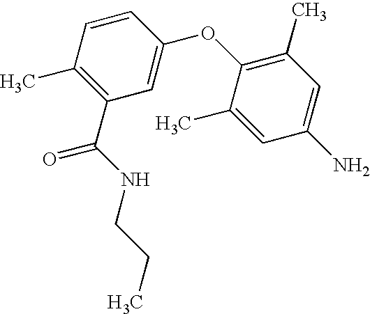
C1(C)=C(C(NCCC)=O)C=C(OC2=C(C)C=C(N)C=C2C)C=C1
